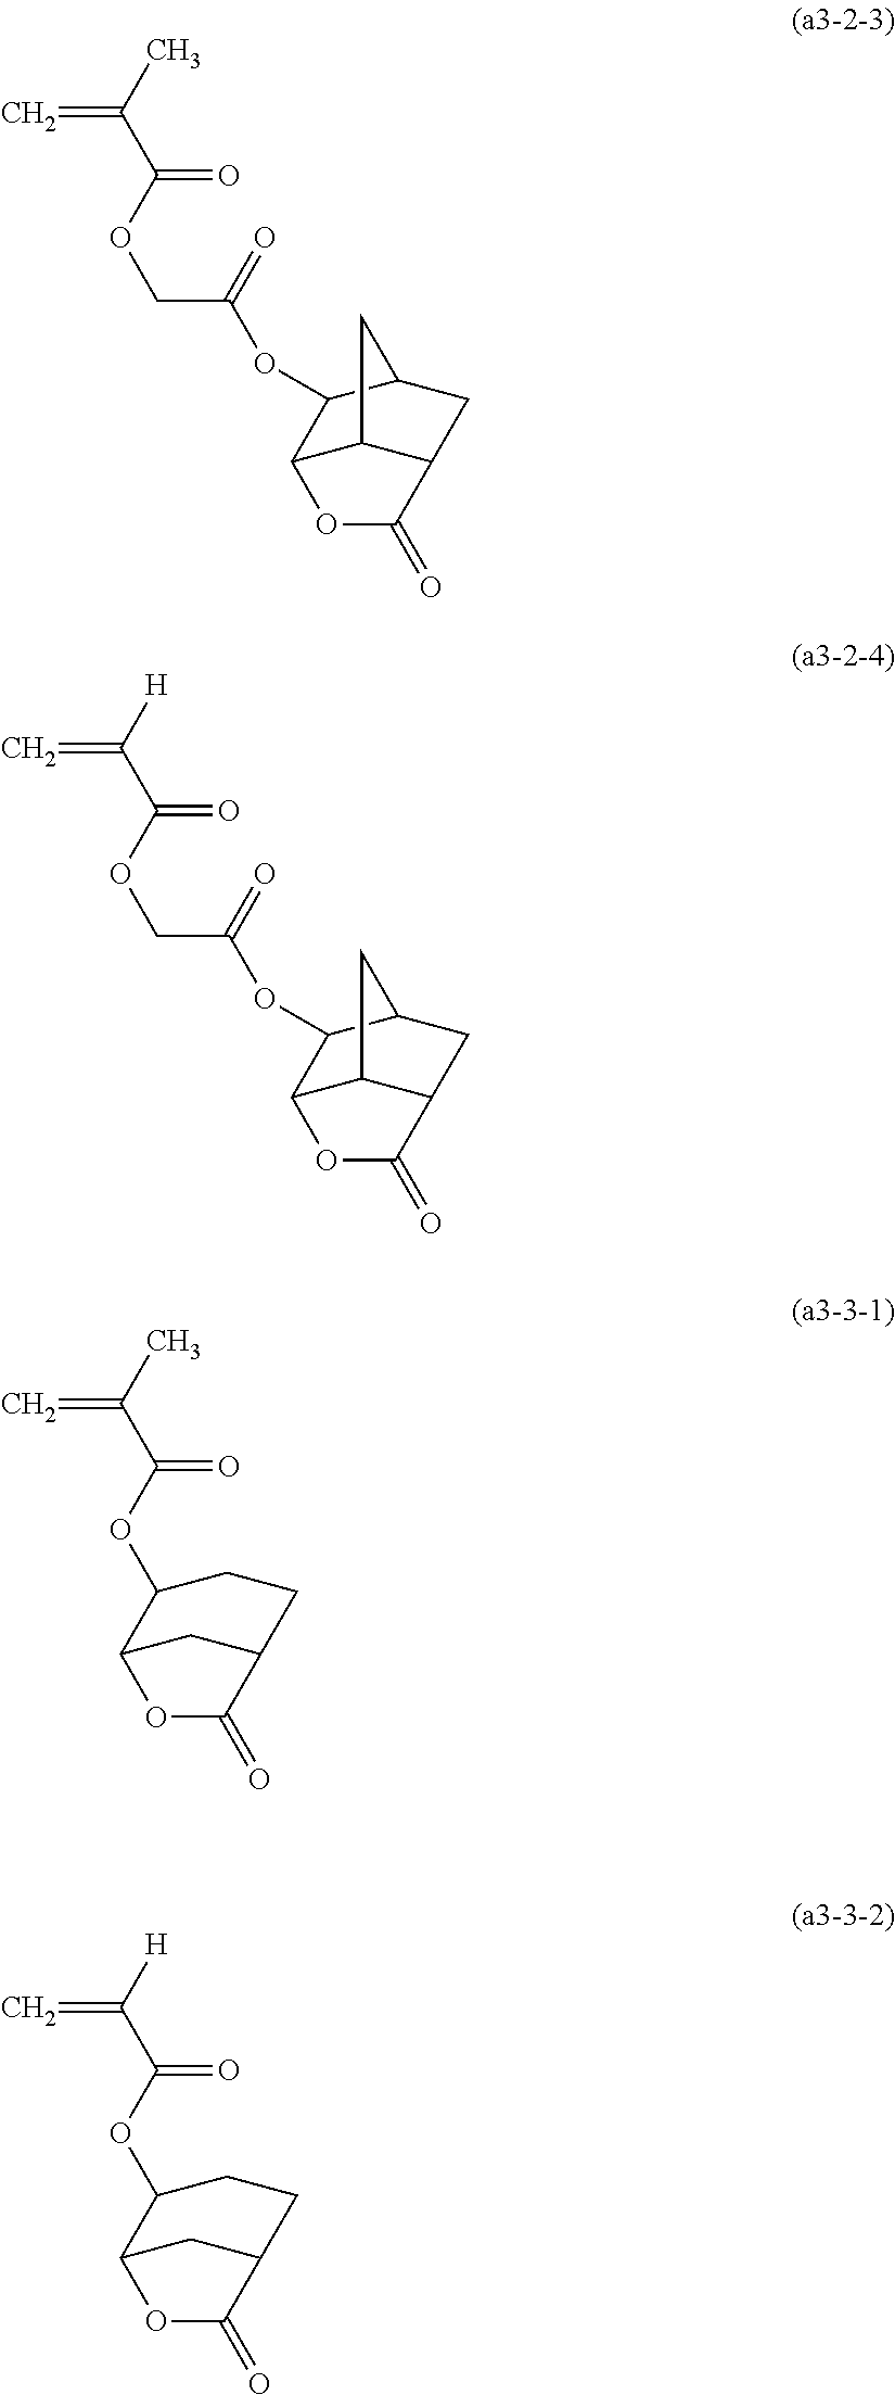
O(C(C(C)=C)=O)C1C2CC(CC1)C(=O)O2.O(C(COC(C(C)=C)=O)=O)C1C2C3C(CC1C3)C(=O)O2.O(C(COC(C([H])=C)=O)=O)C1C2C3C(CC1C3)C(=O)O2.O(C(C([H])=C)=O)C1C2CC(CC1)C(=O)O2
